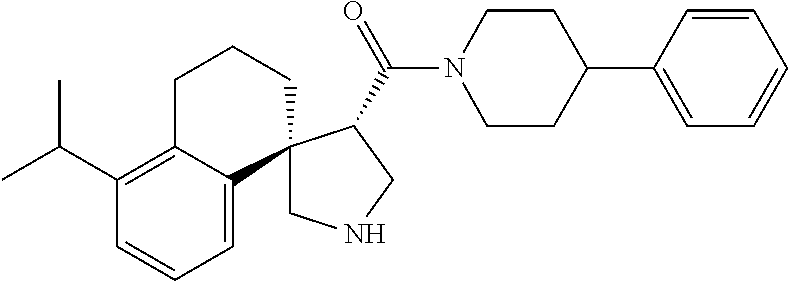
C12=C(C(C)C)C=CC=C1C1(CCC2)CNCC1C(N1CCC(C2=CC=CC=C2)CC1)=O
